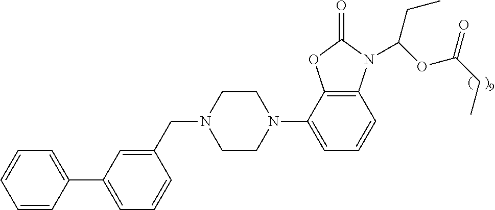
C12=C(C(N3CCN(CC4=CC(C5=CC=CC=C5)=CC=C4)CC3)=CC=C1)OC(=O)N2C(OC(=O)CC)CC
